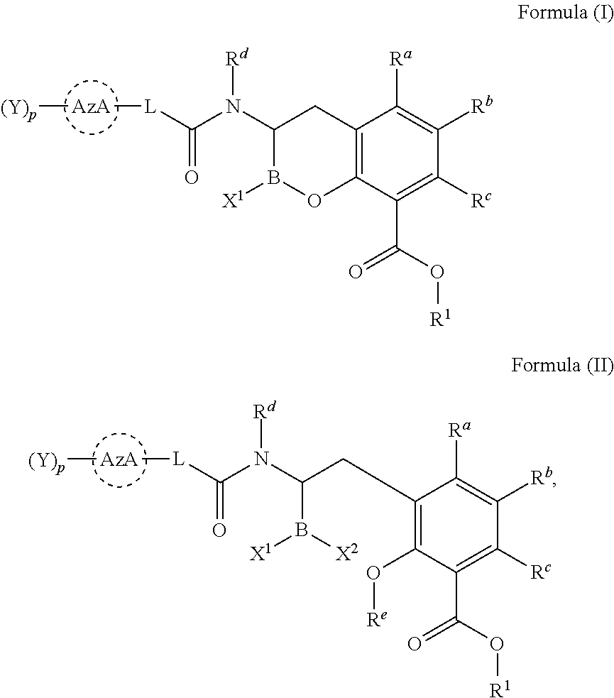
C12=C(C(C(O[R1])=O)=C([Rc])C([Rb])=C1[Ra])OB([X1])C(N(C([L][AzA][(Y)p])=O)[Rd])C2.C1(CC(B([X1])[X2])N(C([L][AzA][(Y)p])=O)[Rd])=C(O[Re])C(C(O[R1])=O)=C([Rc])C([Rb])=C1[Ra]
